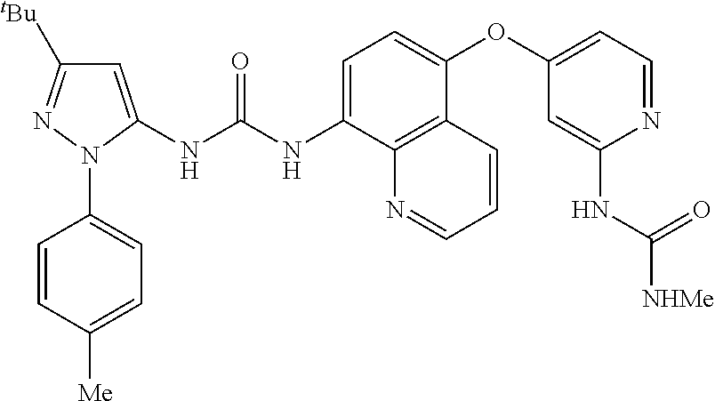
C1=C(NC(NC2=CC=C(OC3=CC=NC(NC([NHMe])=O)=C3)C3=C2N=CC=C3)=O)N(C2=CC=C([Me])C=C2)N=C1[tBu]
